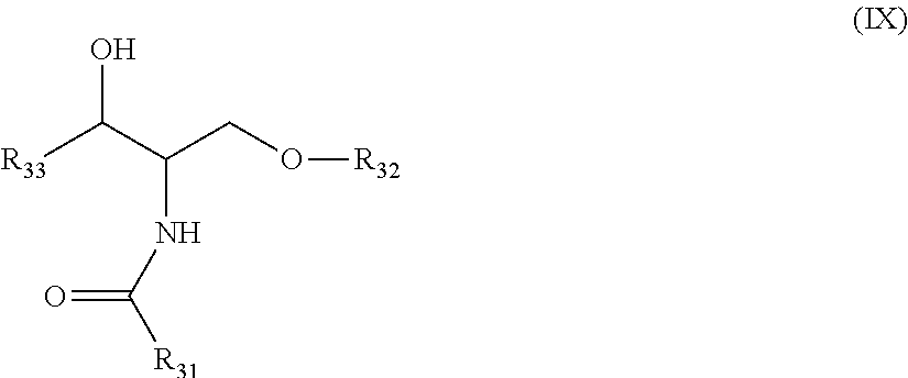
OC(C(CO[R32])NC([R31])=O)[R33]
